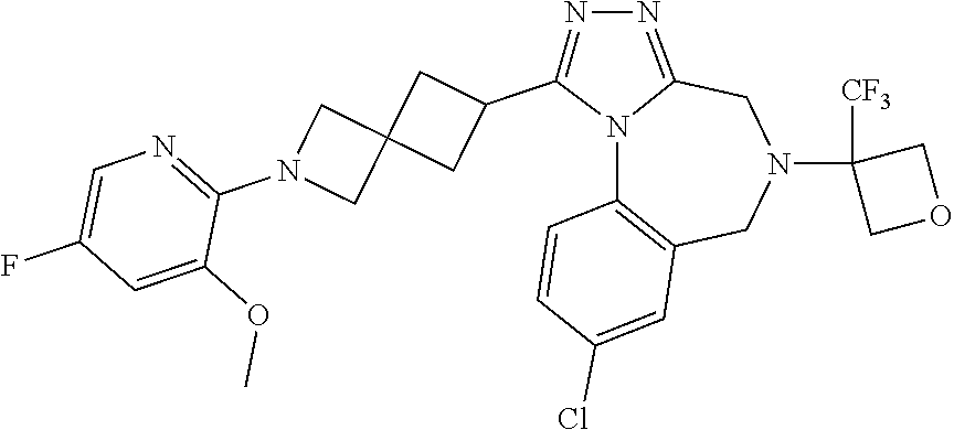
N12C3=C(CN(C4([CF3])COC4)CC1=NN=C2C1CC2(C1)CN(C1=NC=C(F)C=C1OC)C2)C=C(Cl)C=C3
